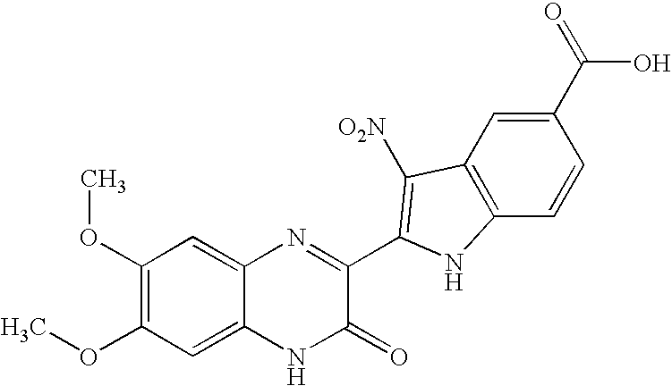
C1=C2C(=CC(OC)=C1OC)N=C(C1=C([O2N])C3=C(C=CC(C(=O)O)=C3)N1)C(=O)N2
